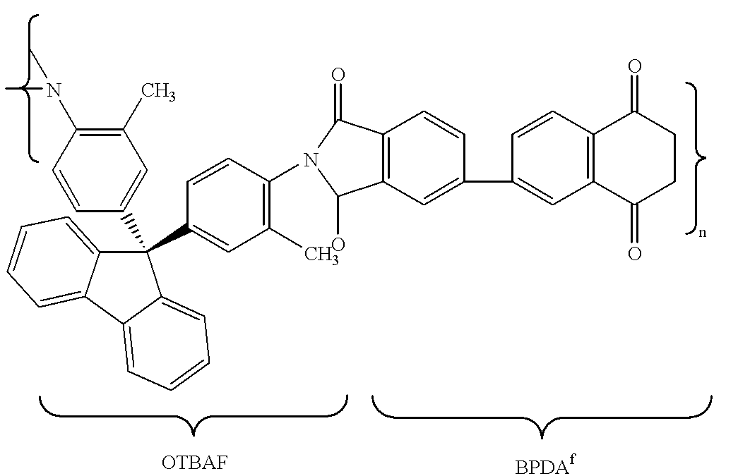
C1(C)=C(N(C)C)C=CC(C2(C3=CC(C)=C(N4C(=O)C5=C(C4O)C=C(C4=CC6=C(C=C4)C(=O)CCC6=O)C=C5)C=C3)C3=CC=CC=C3C3=CC=CC=C32)=C1
